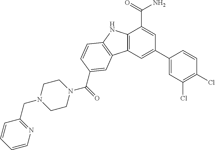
C12=C(C=C(C3=CC(Cl)=C(Cl)C=C3)C=C1C(=O)N)C1=C(N2)C=CC(C(N2CCN(CC3=NC=CC=C3)CC2)=O)=C1
